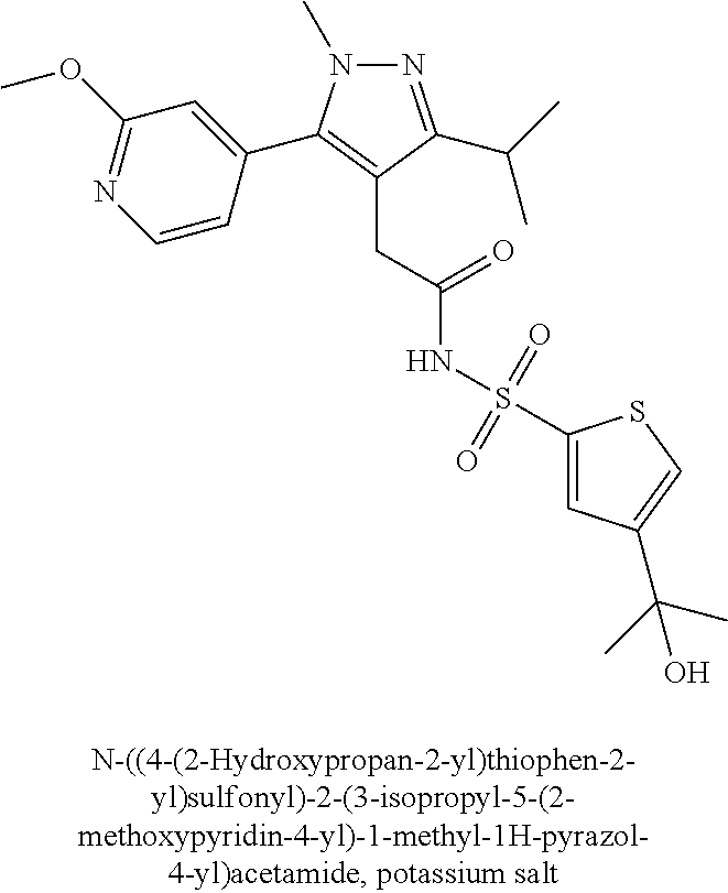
N1=C(C(C)C)C(CC(=O)NS(C2=CC(C(C)(C)O)=CS2)(=O)=O)=C(C2=CC(OC)=NC=C2)N1C
